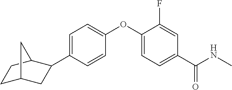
C1=C(C2CC3CCC2C3)C=CC(OC2=CC=C(C(NC)=O)C=C2F)=C1
